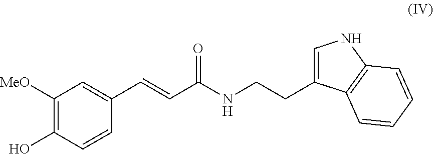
C1([MeO])=C(O)C=CC(C=CC(NCCC2=CNC3=C2C=CC=C3)=O)=C1
